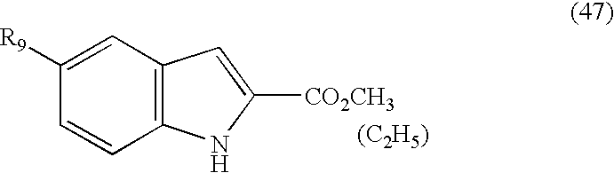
C12=C(C=C([R9])C=C1)C=C([CO2CH3])N2.[(C2H5)]
